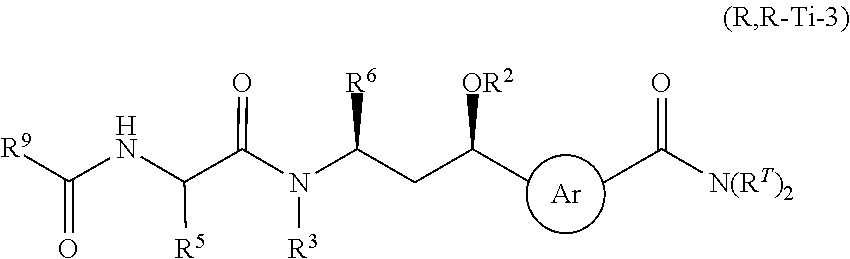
[Ar].CC([N(RT)2])=O.C(CC(C)[OR2])([R6])N(C(=O)C([R5])NC(=O)[R9])[R3]
